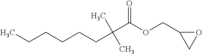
O1C(COC(C(CCCCCC)(C)C)=O)C1
